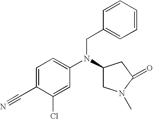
C1=C(C#N)C(Cl)=CC(N(CC2=CC=CC=C2)C2CN(C)C(=O)C2)=C1
